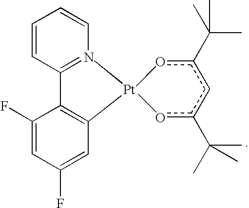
C1=CC(C2=C([Pt]3(C)oc(C(C)(C)C)cc(C(C)(C)C)o3)C=C(F)C=C2F)=NC=C1
